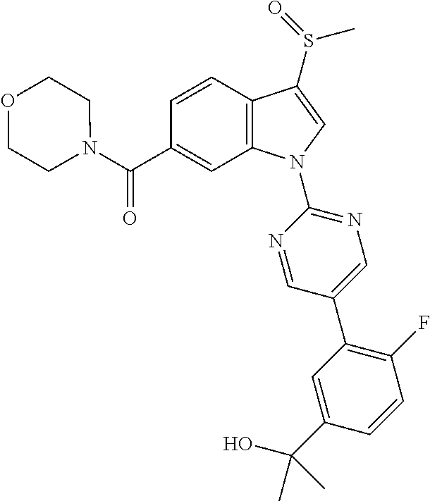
C(C1=CC2=C(C=C1)C(S(C)=O)=CN2C1=NC=C(C2=C(F)C=CC(C(O)(C)C)=C2)C=N1)(=O)N1CCOCC1
